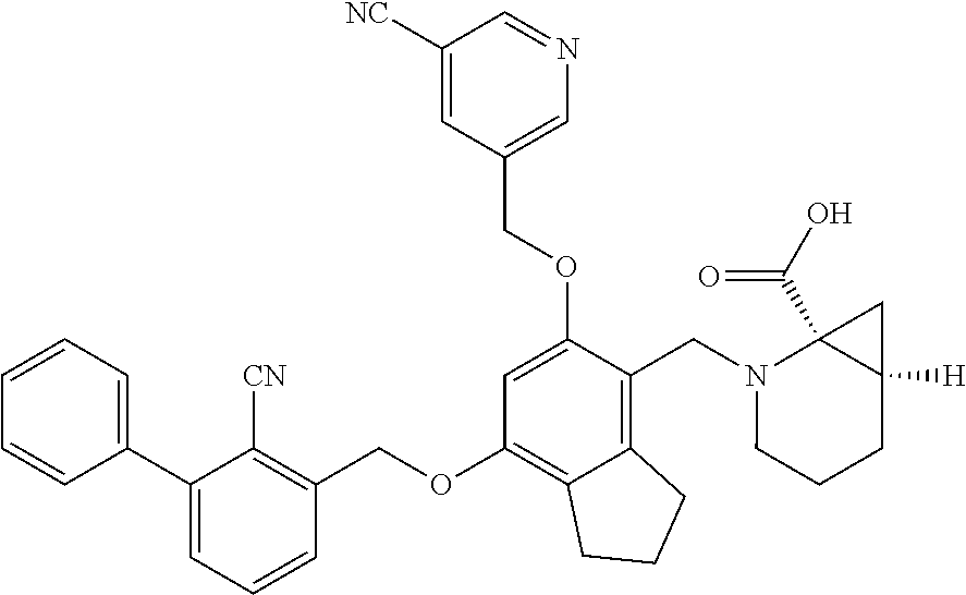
C1=CC=C(C2=CC=CC(COC3=C4C(=C(CN5CCCC6([H])C5(C(O)=O)C6)C(OCC5=CN=CC([NC])=C5)=C3)CCC4)=C2[CN])C=C1
